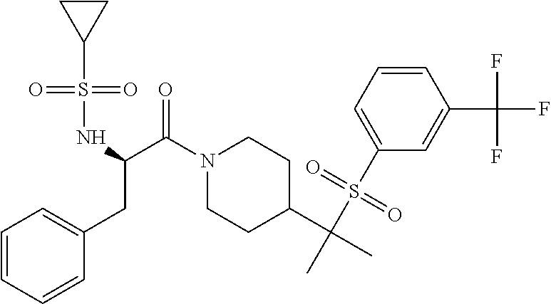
C(N1CCC(C(C)(S(C2=CC=CC(C(F)(F)F)=C2)(=O)=O)C)CC1)(=O)C(CC1=CC=CC=C1)NS(C1CC1)(=O)=O
